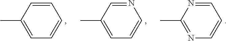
C1=CC(C)=CC=C1.N1=CC(C)=CC=C1.C1=NC(C)=NC=C1
